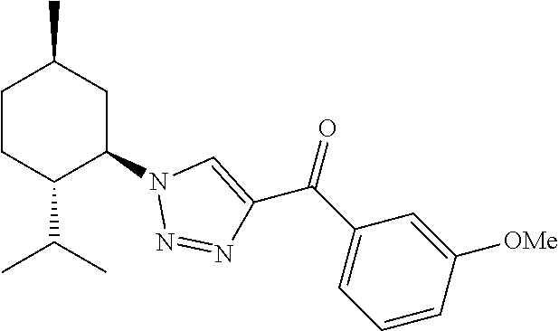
C1CC(C(C)C)C(N2N=NC(C(C3=CC=CC([OMe])=C3)=O)=C2)CC1C
